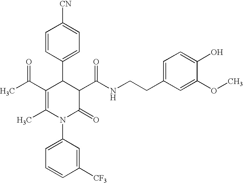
C1=CC(C2C(C(C)=O)=C(C)N(C3=CC=CC([CF3])=C3)C(=O)C2C(NCCC2=CC=C(O)C(OC)=C2)=O)=CC=C1[CN]
